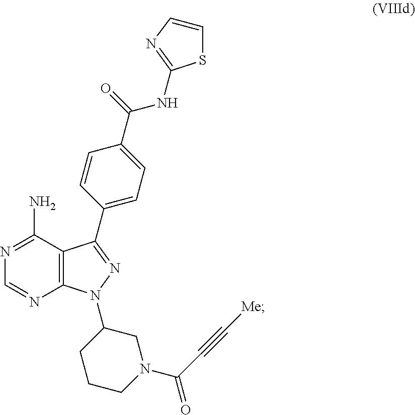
S1C(NC(C2=CC=C(C3=NN(C4CCCN(C(C#C[Me])=O)C4)C4=C3C(N)=NC=N4)C=C2)=O)=NC=C1
